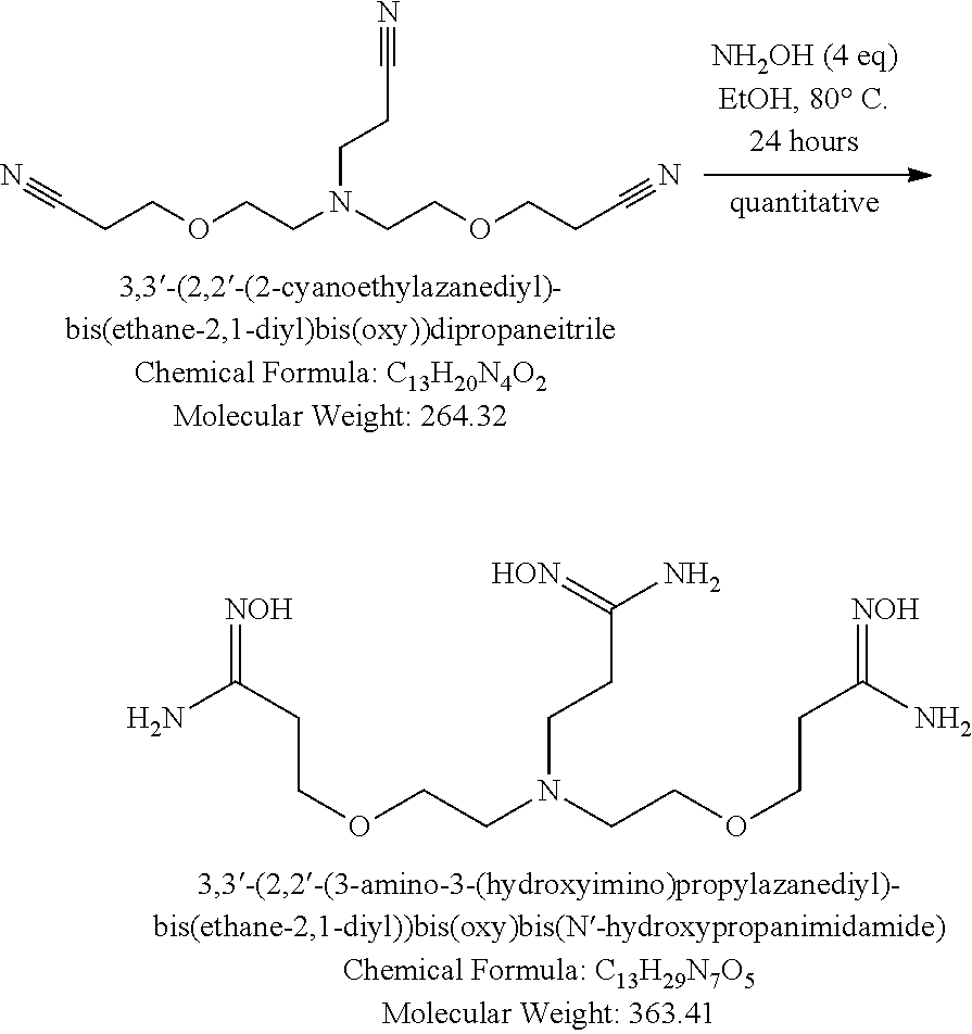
NC(CCOCCN(CCOCCC(N)=[NOH])CCC(=[HON])N)=[NOH].N#CCCOCCN(CCOCCC#N)CCC#N
